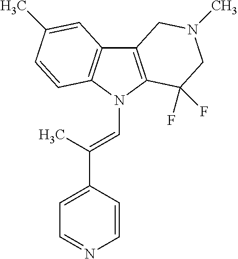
C12=C(N(C=C(C3=CC=NC=C3)C)C3=C1C=C(C)C=C3)C(F)(F)CN(C)C2
